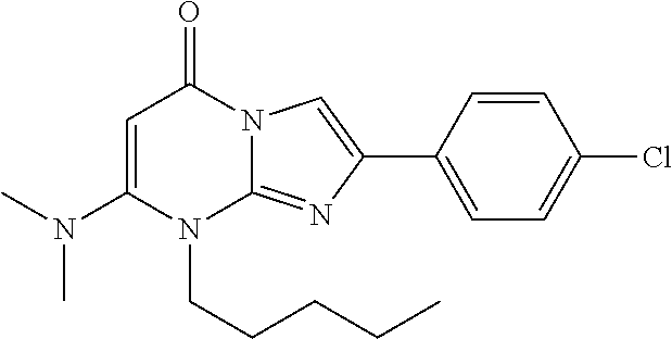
N1(CCCCC)C2=NC(C3=CC=C(Cl)C=C3)=CN2C(=O)C=C1N(C)C
